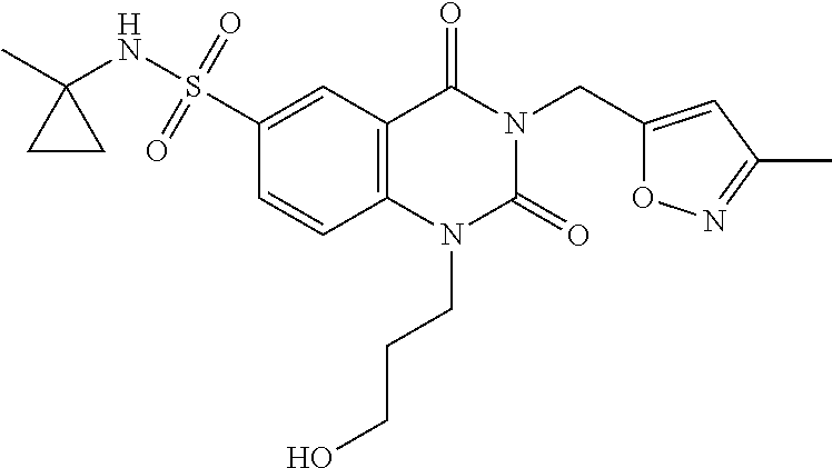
CC1(NS(=O)(=O)C2=CC3=C(C=C2)N(CCCO)C(=O)N(CC2=CC(C)=NO2)C3=O)CC1
